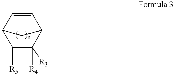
C1=CC2C([R4])([R3])C([R5])C1C2
